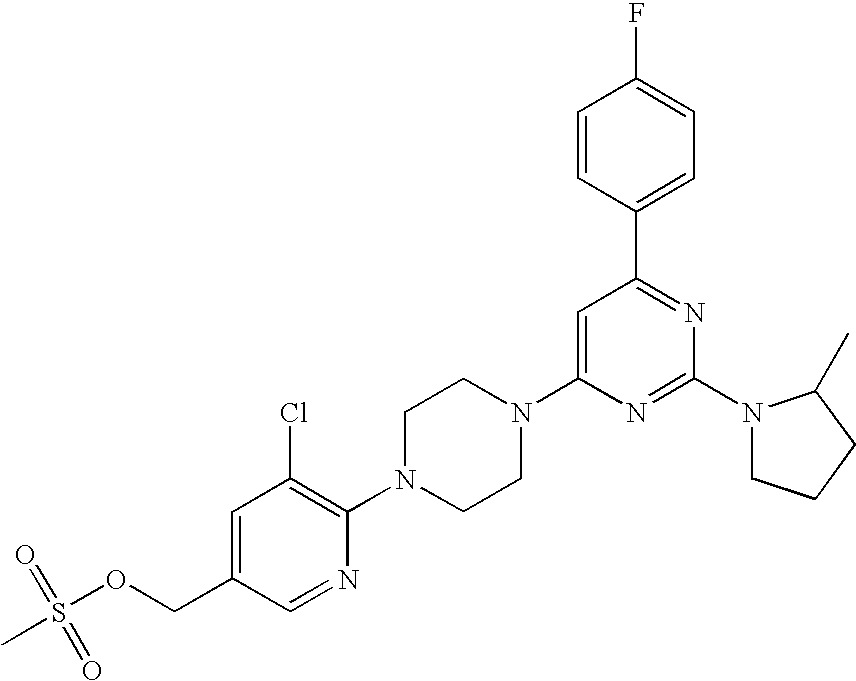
C1=CC(C2=NC(N3CCCC3C)=NC(N3CCN(C4=C(Cl)C=C(COS(C)(=O)=O)C=N4)CC3)=C2)=CC=C1F
